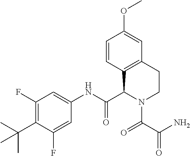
C1(F)=C(C(C)(C)C)C(F)=CC(NC(C2C3=C(CCN2C(=O)C(=O)N)C=C(OC)C=C3)=O)=C1
